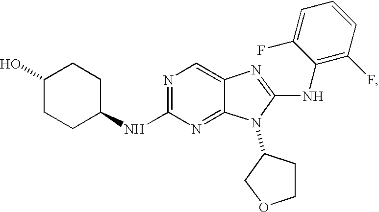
C1CC(NC2=NC=C3C(=N2)N(C2CCOC2)C(NC2=C(F)C=CC=C2F)=N3)CCC1O
